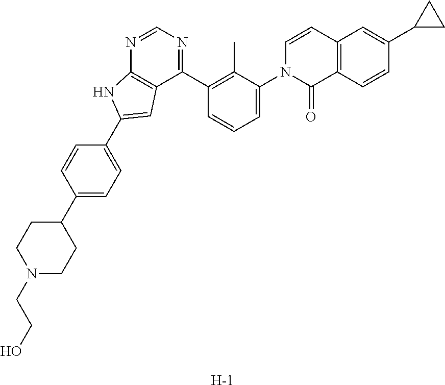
[H].N1=CN=C(C2=C(C)C(N3C(=O)C4=C(C=C3)C=C(C3CC3)C=C4)=CC=C2)C2=C1NC(C1=CC=C(C3CCN(CCO)CC3)C=C1)=C2
